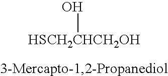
O[HSCH2CHCH2OH]
